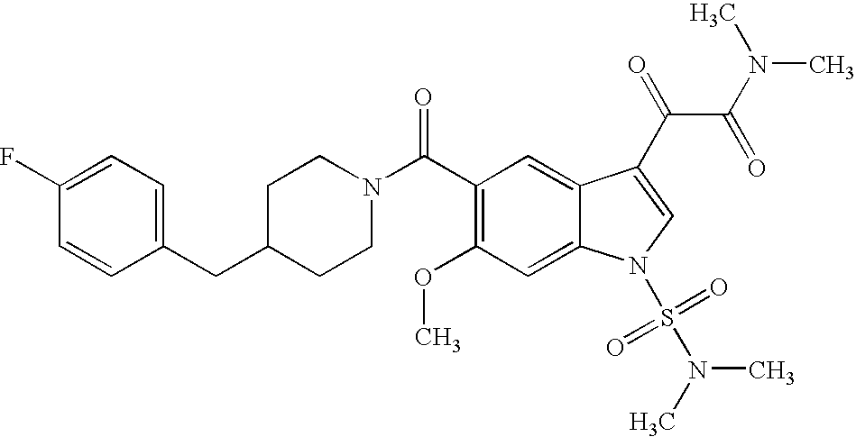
C1(F)=CC=C(CC2CCN(C(C3=C(OC)C=C4C(=C3)C(C(C(N(C)C)=O)=O)=CN4S(=O)(=O)N(C)C)=O)CC2)C=C1
